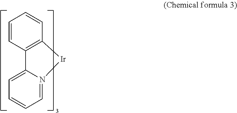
C1=CC2=C(C=C1)[Ir]N1=CC=CC=C21
